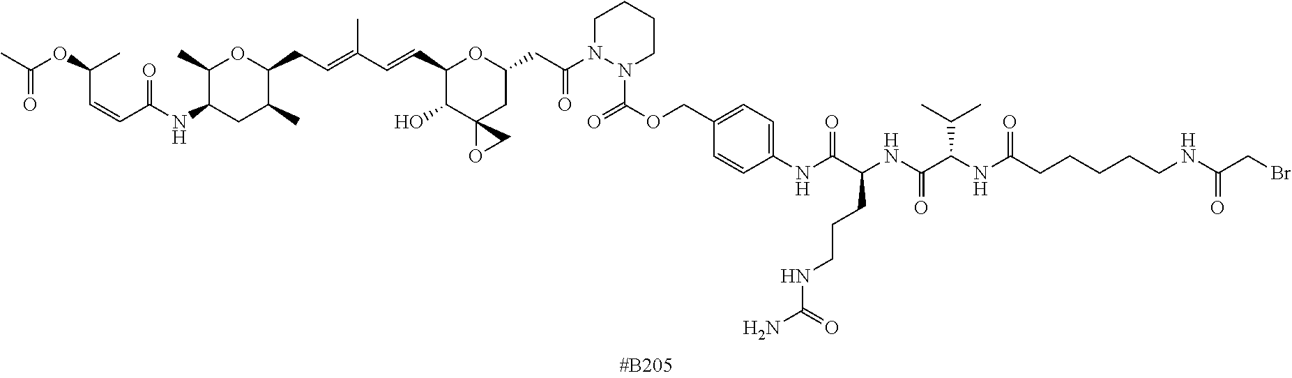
C1=C(NC(C(NC(C(C(C)C)NC(CCCCCNC(CBr)=O)=O)=O)CCCNC(N)=O)=O)C=CC(COC(N2CCCCN2C(CC2OC(C=CC(=CCC3C(C)CC(NC(C=CC(C)OC(C)=O)=O)C(C)O3)C)C(O)C3(C2)OC3)=O)=O)=C1
